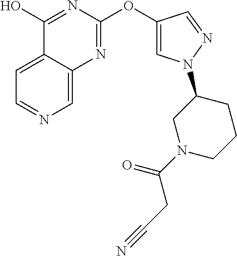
C1=C2C(=CN=C1)N=C(OC1=CN(C3CN(C(=O)CC#N)CCC3)N=C1)N=C2O
